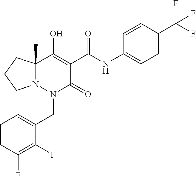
C1=CC(F)=C(F)C(CN2C(=O)C(C(=O)NC3=CC=C(C(F)(F)F)C=C3)=C(O)C3(C)N2CCC3)=C1
